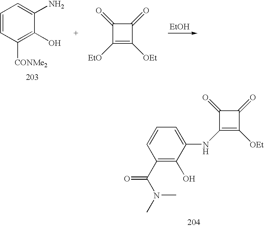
[EtOH].C1=CC([CONMe2])=C(O)C(N)=C1.C1(=O)C([EtO])=C([OEt])C1=O.C1(=O)C(NC2=CC=CC(C(N(C)C)=O)=C2O)=C([OEt])C1=O
